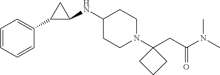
C(C(N(C)C)=O)C1(N2CCC(NC3C(C4=CC=CC=C4)C3)CC2)CCC1
